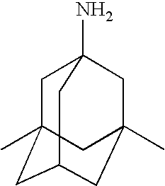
C1C2(C)CC3CC(C)(CC1(N)C3)C2
